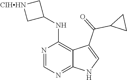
N1=CN=C2C(=C1NC1C[CIHHN]C1)C(C(C1CC1)=O)=CN2
